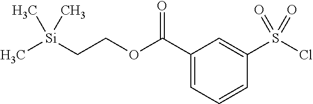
C1(C(OCC[Si](C)(C)C)=O)=CC=CC(S(Cl)(=O)=O)=C1
